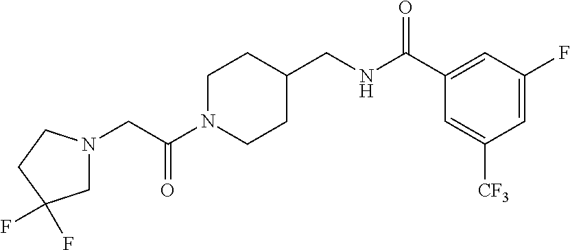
C(C(N1CCC(CNC(C2=CC(F)=CC([CF3])=C2)=O)CC1)=O)N1CC(F)(F)CC1
